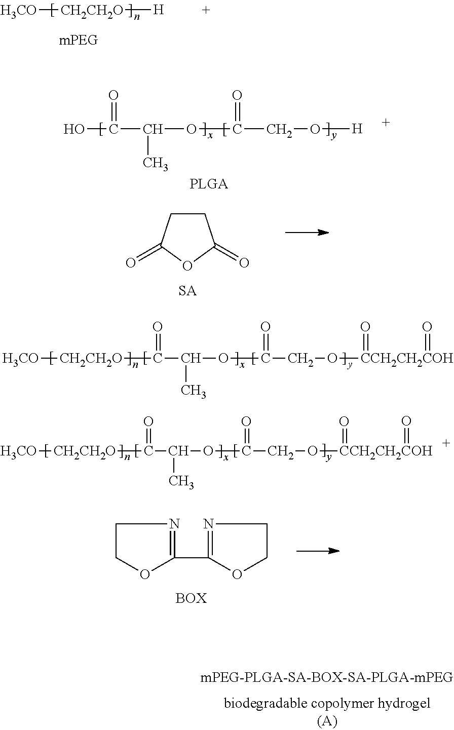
[H3CO][CH2CH2O]C(C(OC(CO[CCH2CH2COH](=O)=O)=O)C)=O.[H3CO][CH2CH2O]C(C(OC(CO[CCH2CH2COH](=O)=O)=O)C)=O.[H3CO][CH2CH2O][H].OC(C(OC(CO[H])=O)C)=O.C1CC(=O)OC1=O.C1COC(C2=NCCO2)=N1.[BOX]
